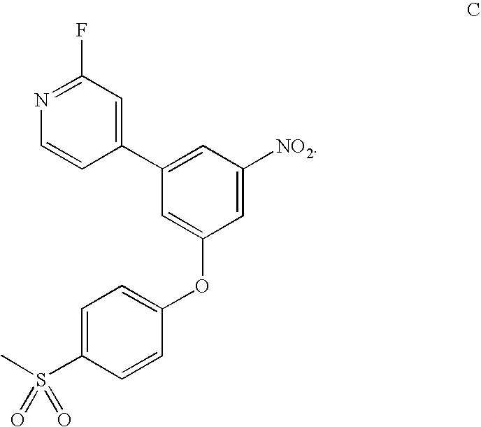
C1(C2=CC(F)=NC=C2)=CC([NO2])=CC(OC2=CC=C(S(C)(=O)=O)C=C2)=C1
